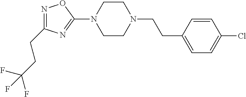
N1=C(CCC(F)(F)F)N=C(N2CCN(CCC3=CC=C(Cl)C=C3)CC2)O1
